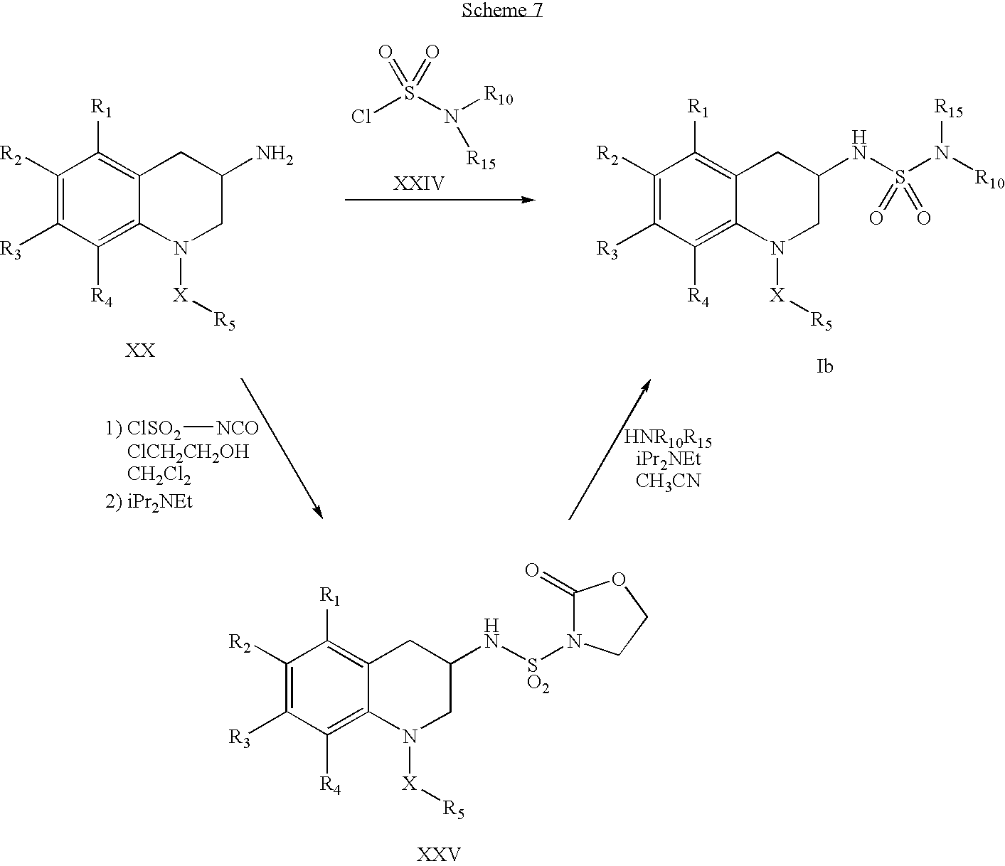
ClS(N([R10])[R15])(=O)=O.[1) ClSO2][NCO].C1([R2])=C([R3])C([R4])=C2C(=C1[R1])CC(N)CN2[X][R5].C1([R2])=C([R3])C([R4])=C2C(=C1[R1])CC(NS(N([R10])[R15])(=O)=O)CN2[X][R5].C1([R2])=C([R3])C([R4])=C2C(=C1[R1])CC(N[SO2]N1C(=O)OCC1)CN2[X][R5]
